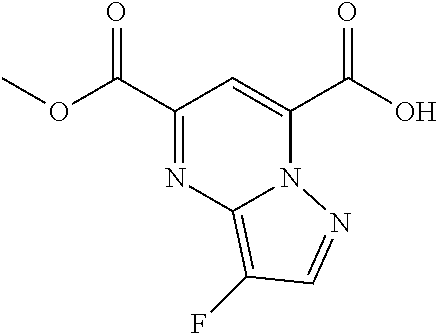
C1(C(OC)=O)=NC2=C(F)C=NN2C(C(O)=O)=C1
